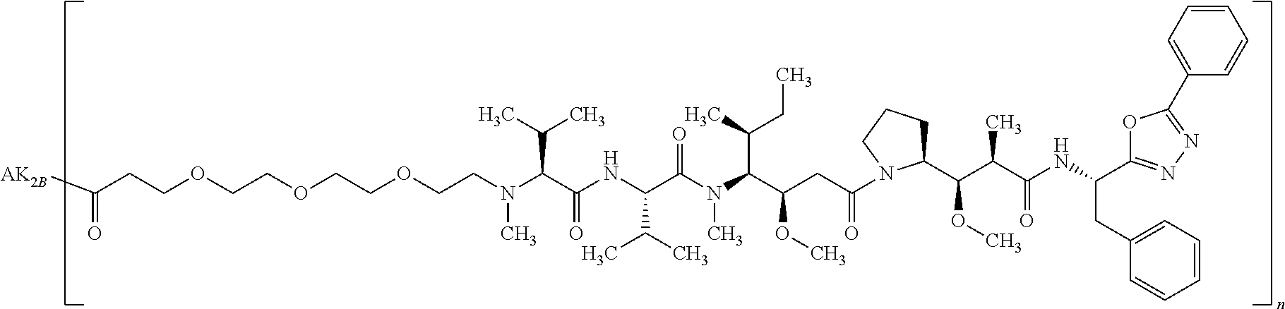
[AK2B]C(CCOCCOCCOCCN(C(C(NC(C(N(C(C(CC(=O)N1C(C(C(C(NC(C2=NN=C(C3=CC=CC=C3)O2)CC2=CC=CC=C2)=O)C)OC)CCC1)OC)C(C)CC)C)=O)C(C)C)=O)C(C)C)C)=O
